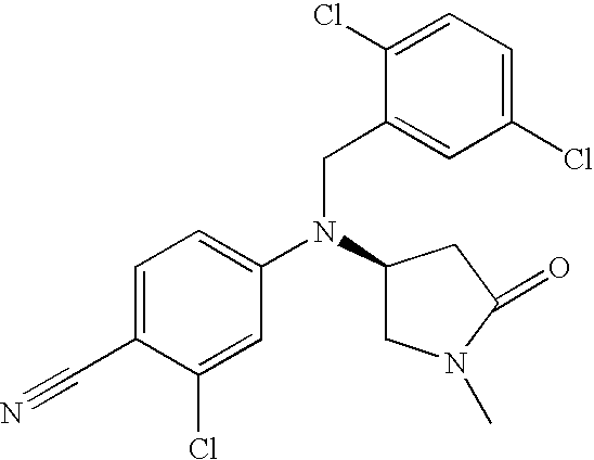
C1=C(C#N)C(Cl)=CC(N(C2CN(C)C(=O)C2)CC2=CC(Cl)=CC=C2Cl)=C1
